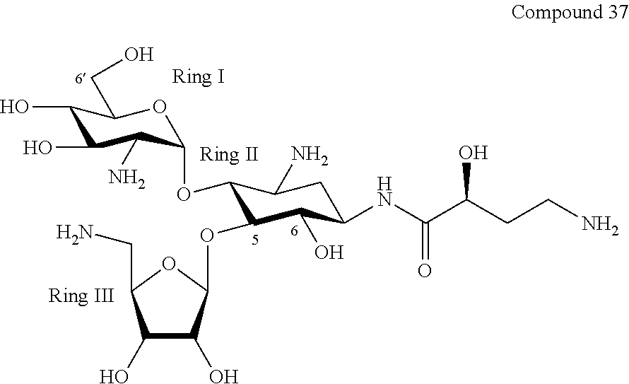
C1(O)C(O)C(N)C(OC2C(OC3C(O)C(O)C(CN)O3)C(O)C(NC(C(CCN)O)=O)CC2N)OC1CO
